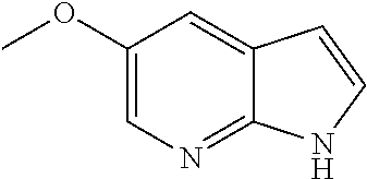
O(C)C1=CN=C2C(=C1)C=CN2
